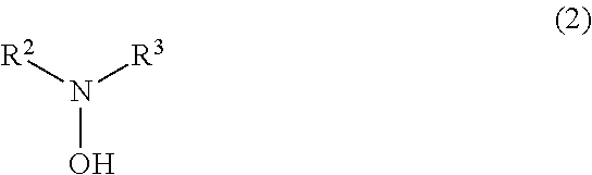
[R2]N([R3])O
